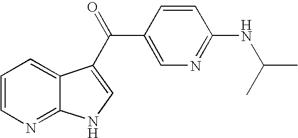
C1=CN=C2C(=C1)C(C(C1=CN=C(NC(C)C)C=C1)=O)=CN2
